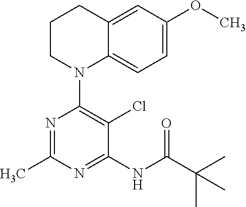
N1=C(C)N=C(NC(C(C)(C)C)=O)C(Cl)=C1N1C2=CC=C(OC)C=C2CCC1
